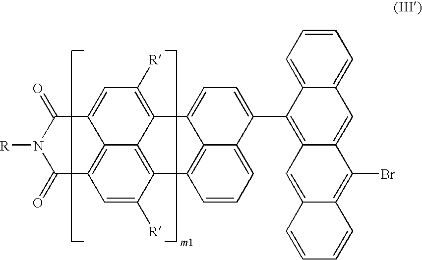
C1(=O)C2=C3C(=CC([R])=C4C3=C(C([R])=C2)C2=C3C4=CC=C(C4=C5C(=CC6=CC=CC=C64)C(Br)=C4C(=C5)C=CC=C4)C3=CC=C2)C(=O)N1[R]
